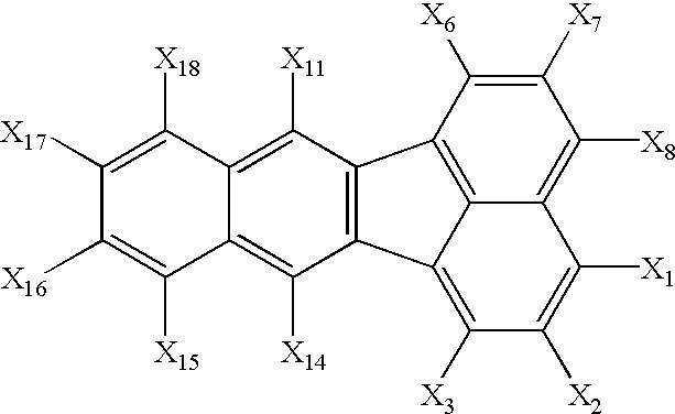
C12=C(C([X11])=C3C(=C1[X14])C([X15])=C([X16])C([X17])=C3[X18])C1=C3C(=C([X8])C([X7])=C1[X6])C([X1])=C([X2])C([X3])=C23
